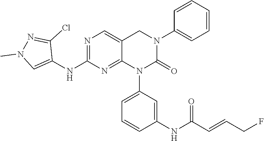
N1=C(NC2=CN(C)N=C2Cl)N=C2C(=C1)CN(C1=CC=CC=C1)C(=O)N2C1=CC=CC(NC(C=CCF)=O)=C1
